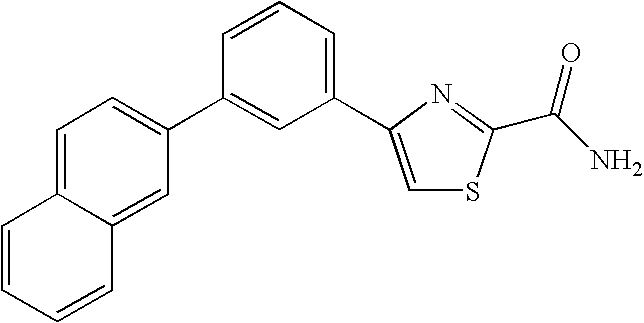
C1=C2C(=CC(C3=CC(C4=CSC(C(N)=O)=N4)=CC=C3)=C1)C=CC=C2
